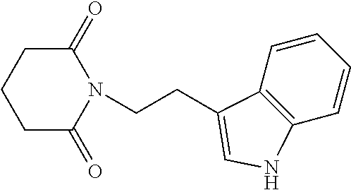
C(CN1C(=O)CCCC1=O)C1=CNC2=C1C=CC=C2
